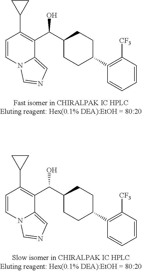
C1=CN2C(=CN=C2)C(C(C2CCC(C3=C([CF3])C=CC=C3)CC2)O)=C1C1CC1.C1=CN2C(=CN=C2)C(C(C2CCC(C3=C([CF3])C=CC=C3)CC2)O)=C1C1CC1
